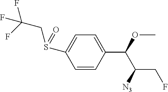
C1=CC(C(OC)C([N3])CF)=CC=C1S(CC(F)(F)F)=O
